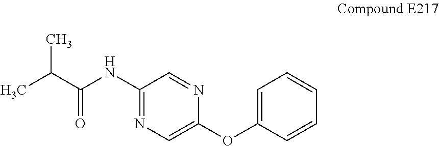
C1=CC=CC=C1OC1=CN=C(NC(=O)C(C)C)C=N1
